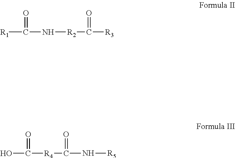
[R1]C(=O)N[R2]C(=O)[R3].OC(=O)[R4]C(=O)N[R5]
